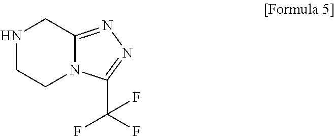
N1CCN2C(=NN=C2C(F)(F)F)C1
